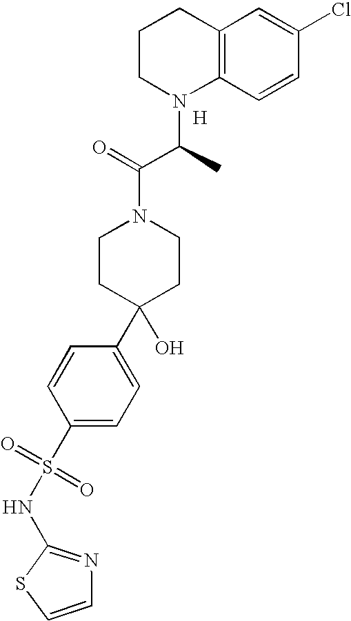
C1CN(C(C(=O)N2CCC(O)(C3=CC=C(S(=O)(=O)NC4=NC=CS4)C=C3)CC2)C)C2=C(C1)C=C(Cl)C=C2.[H]
